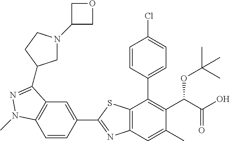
C1=CC(C2=NC3=C(S2)C(C2=CC=C(Cl)C=C2)=C(C(C(O)=O)OC(C)(C)C)C(C)=C3)=CC2=C1N(C)N=C2C1CN(C2COC2)CC1
